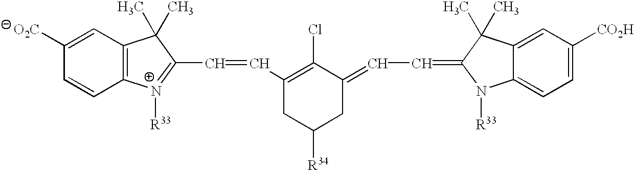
C12=C(C=C([O2C])C=C1)C(C)(C)C(C=CC1=C(Cl)C(=CC=C3N([R33])C4=CC=C([CO2H])C=C4C3(C)C)CC([R34])C1)=[N+]2[R33]
